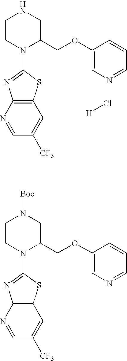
C1CN(C2=NC3=C(S2)C=C([CF3])C=N3)C(COC2=CN=CC=C2)CN1.[H]Cl.C1CN(C2=NC3=C(S2)C=C([CF3])C=N3)C(COC2=CN=CC=C2)CN1[Boc]
